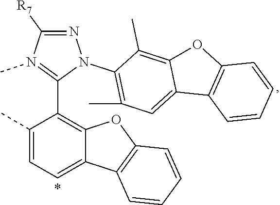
N1=C([R7])N(C)=C(C2=C3C(=CC=C2C)C2=C(O3)C=CC=C2)N1C1=C(C)C=C2C(=C1C)OC1=C2C=CC=C1
